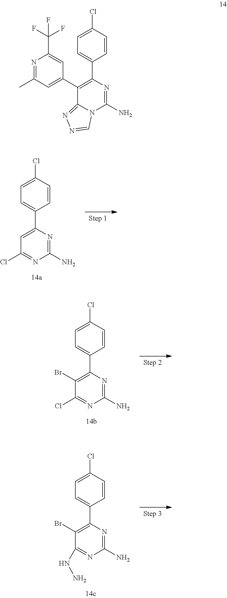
C1=C(Cl)C=CC(C2=CC(Cl)=NC(N)=N2)=C1.C1=C(Cl)C=CC(C2=C(Br)C(Cl)=NC(N)=N2)=C1.C1=C(Cl)C=CC(C2=C(Br)C(NN)=NC(N)=N2)=C1.N1=C(C)C=C(C2=C(C3=CC=C(Cl)C=C3)N=C(N)N3C2=NN=C3)C=C1C(F)(F)F
